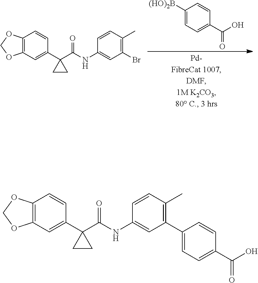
C12=C(C=C(C3(C(NC4=CC(Br)=C(C)C=C4)=O)CC3)C=C1)OCO2.C1([(HO)2B])=CC=C(C(O)=O)C=C1.C12=C(C=C(C3(C(NC4=CC(C5=CC=C(C(O)=O)C=C5)=C(C)C=C4)=O)CC3)C=C1)OCO2
